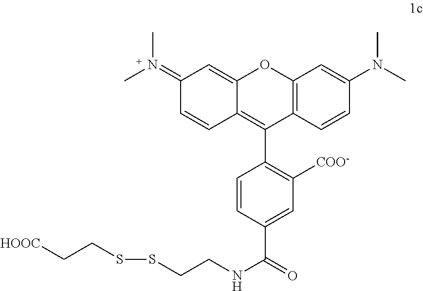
C1(=N(C)C)C=CC2=C(C3=C([COO-])C=C(C(=O)NCCSSCC[HOOC])C=C3)C3=C(OC2=C1)C=C(N(C)C)C=C3
